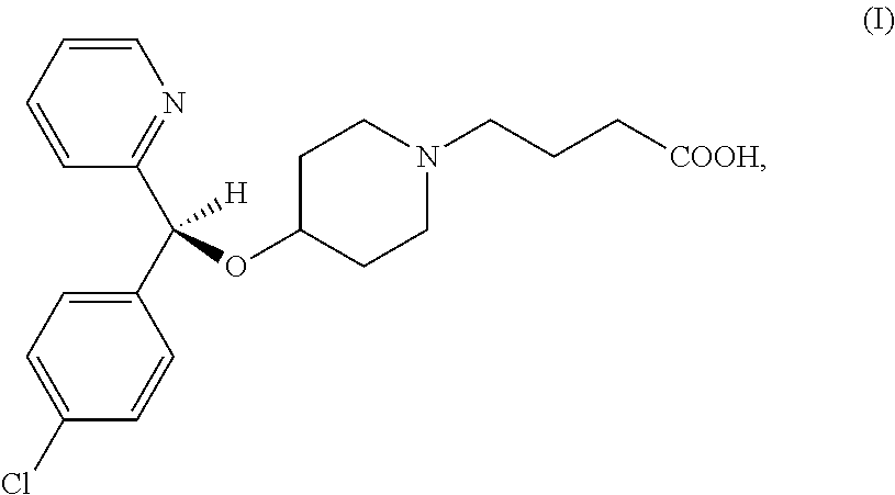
C1=CC=CC(C(C2=CC=C(Cl)C=C2)([H])OC2CCN(CCC[COOH])CC2)=N1
